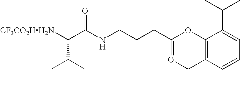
[CF3CO2HH2N]C(C(NCCCC1=OC(C)C2=C(O1)C(C(C)C)=CC=C2)=O)C(C)C
